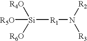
[R5O][Si]([R4O])([R6O])[R1]N([R3])[R2]
